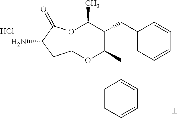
NC1C(=O)OC(C)C(CC2=CC=CC=C2)C(CC2=CC=CC=C2)OCC1.Cl
